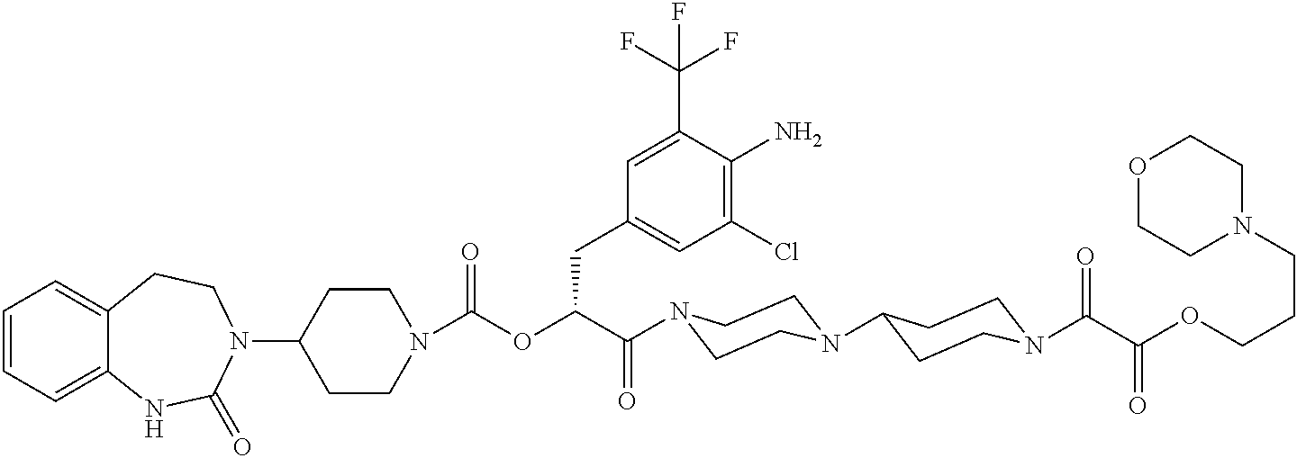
C1=CC=C2C(=C1)CCN(C1CCN(C(OC(C(=O)N3CCN(C4CCN(C(=O)C(OCCCN5CCOCC5)=O)CC4)CC3)CC3=CC(Cl)=C(N)C(C(F)(F)F)=C3)=O)CC1)C(=O)N2
